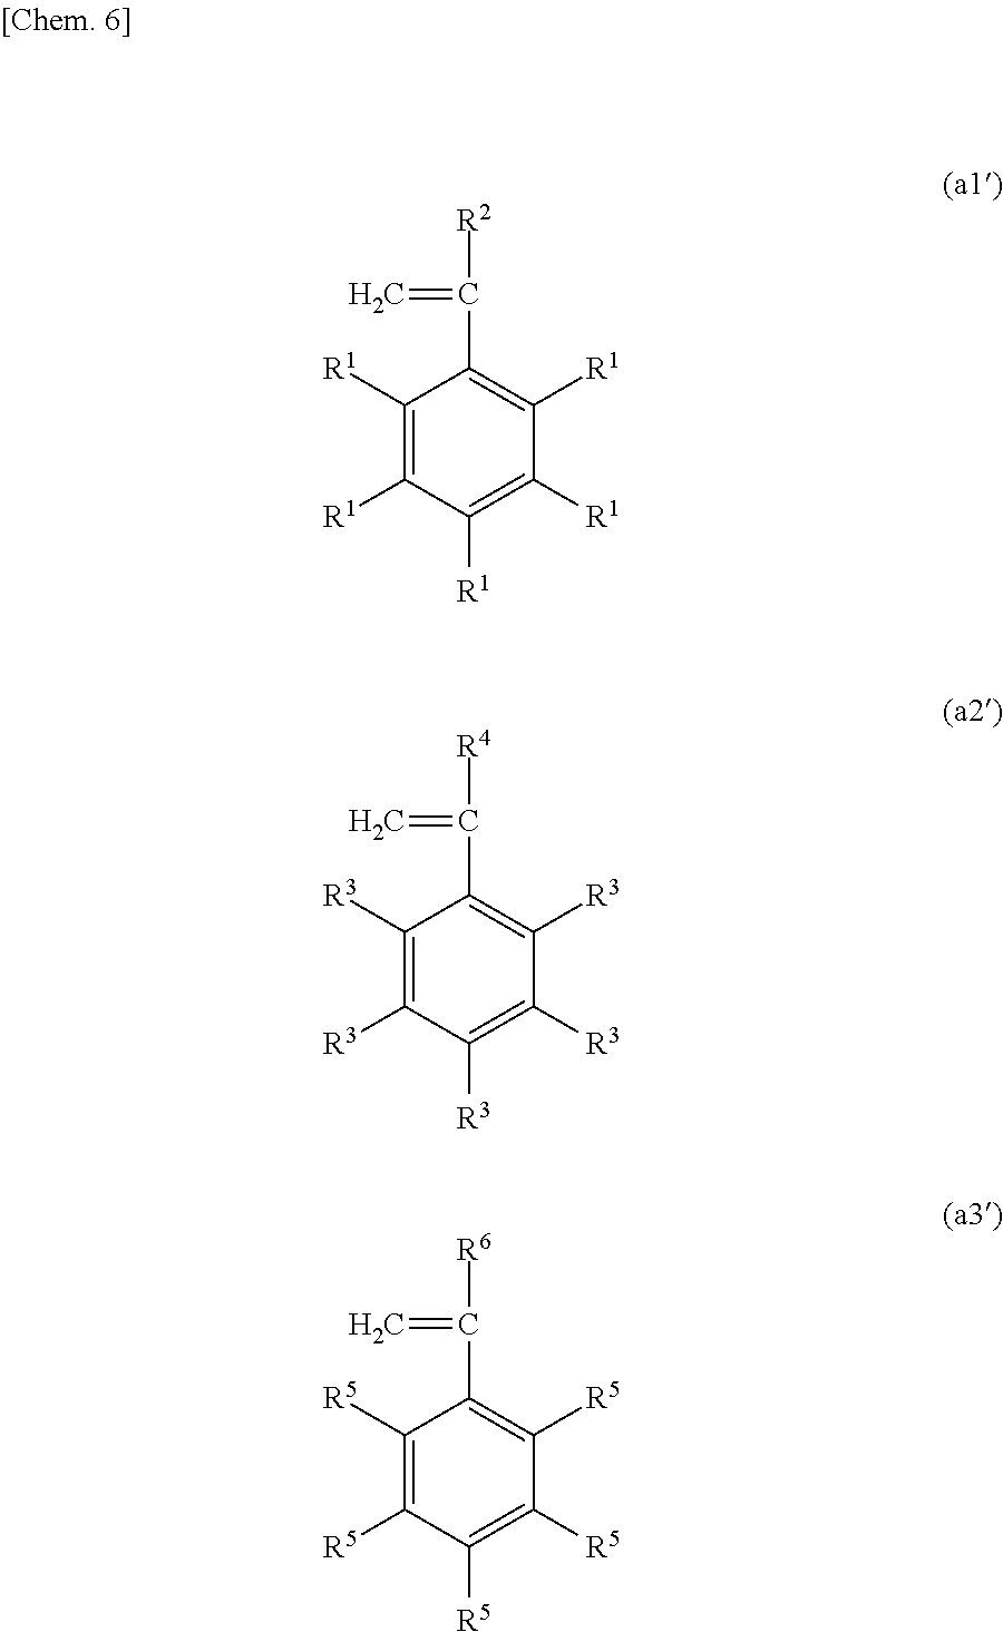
C1([R1])=C([R1])C([R1])=C([R1])C([R1])=C1C([R2])=C.C1([R3])=C([R3])C([R3])=C([R3])C([R3])=C1C([R4])=C.C1([R5])=C([R5])C([R5])=C([R5])C([R5])=C1C([R6])=C
